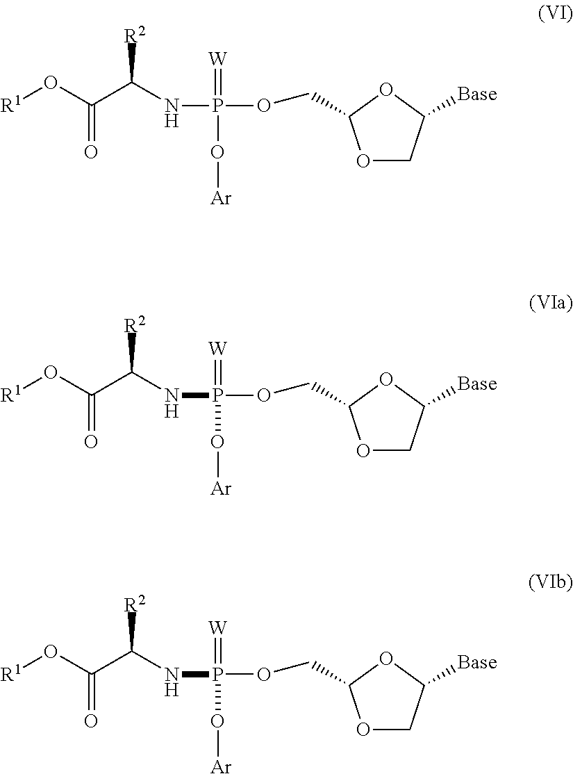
[R1]OC(C(NP(OCC1OCC([Base])O1)(=[W])O[Ar])[R2])=O.[R1]OC(C(NP(OCC1OCC([Base])O1)(=[W])O[Ar])[R2])=O.[R1]OC(C(NP(OCC1OCC([Base])O1)(=[W])O[Ar])[R2])=O
